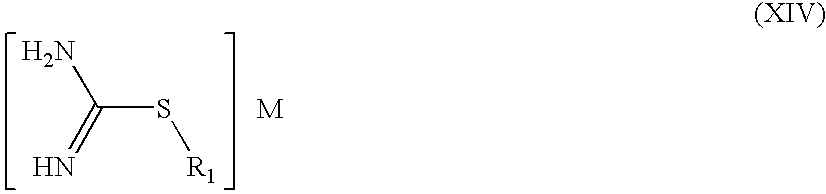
C(S[R1])(=N)N.[M]
